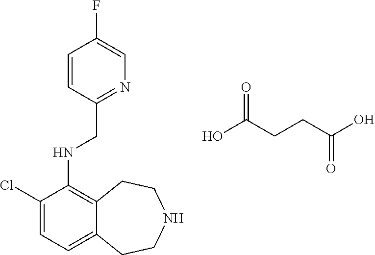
C1(Cl)=CC=C2C(=C1NCC1=NC=C(F)C=C1)CCNCC2.OC(CCC(O)=O)=O
